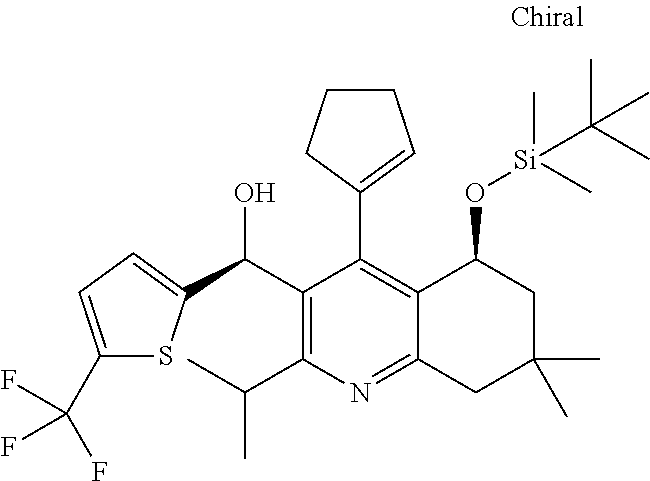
C1(C(C)C)=C(C(C2=CC=C(C(F)(F)F)S2)O)C(C2=CCCC2)=C2C(=N1)CC(C)(C)CC2O[Si](C)(C)C(C)(C)C
